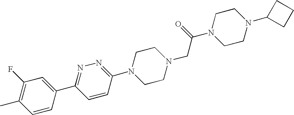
C1=CC(C2=NN=C(N3CCN(CC(N4CCN(C5CCC5)CC4)=O)CC3)C=C2)=CC(F)=C1C
